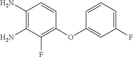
C1(N)=C(N)C(F)=C(OC2=CC(F)=CC=C2)C=C1
